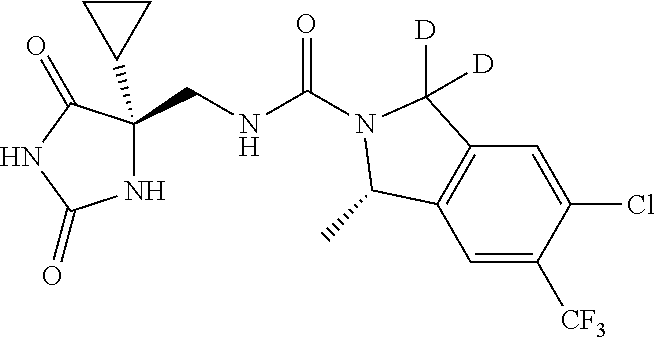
N1C(CNC(N2C([D])([D])C3=C(C=C([CF3])C(Cl)=C3)C2C)=O)(C2CC2)C(=O)NC1=O
